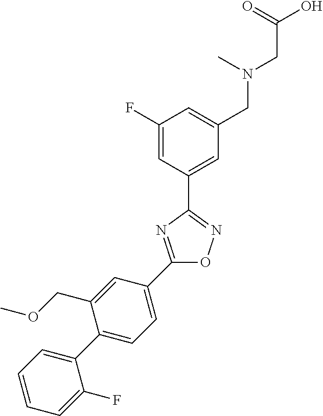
C1(F)=CC(C2=NOC(C3=CC=C(C4=CC=CC=C4F)C(COC)=C3)=N2)=CC(CN(CC(O)=O)C)=C1
